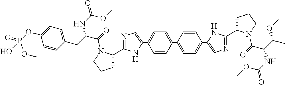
C1=CC(C2=CC=C(C3=CN=C(C4CCCN4C(=O)C(CC4=CC=C(OP(=O)(O)OC)C=C4)NC(=O)OC)N3)C=C2)=CC=C1C1=CN=C(C2CCCN2C(=O)C(C(C)OC)NC(OC)=O)N1
